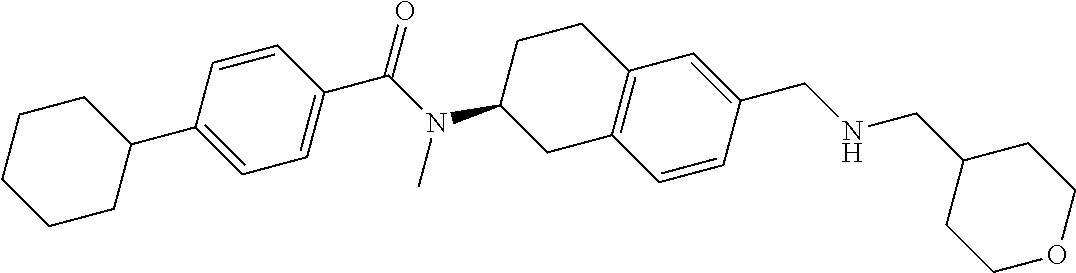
C1=CC(C(N(C2CC3=C(CC2)C=C(CNCC2CCOCC2)C=C3)C)=O)=CC=C1C1CCCCC1
